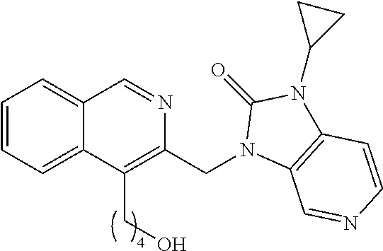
C1=CC=C2C(=C1)C=NC(CN1C3=C(N(C4CC4)C1=O)C=CN=C3)=C2CO
